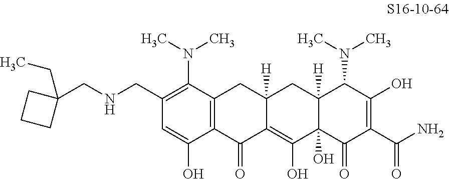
C1=C(O)C2=C(C(N(C)C)=C1CNCC1(CC)CCC1)CC1([H])C(=C(O)C3(O)C([H])(C1)C(N(C)C)C(O)=C(C(N)=O)C3=O)C2=O
